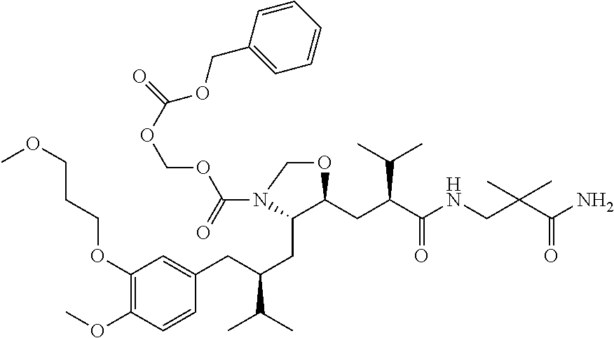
C1(OCCCOC)=C(OC)C=CC(CC(CC2C(CC(C(NCC(C(N)=O)(C)C)=O)C(C)C)OCN2C(OCOC(=O)OCC2=CC=CC=C2)=O)C(C)C)=C1
